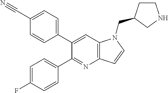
C1(C#N)=CC=C(C2=CC3=C(N=C2C2=CC=C(F)C=C2)C=CN3CC2CCNC2)C=C1
